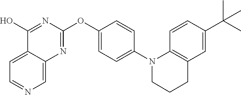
C12=CC=NC=C1N=C(OC1=CC=C(N3C4=C(C=C(C(C)(C)C)C=C4)CCC3)C=C1)N=C2O
